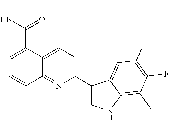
C1(C2=CNC3=C(C)C(F)=C(F)C=C23)=CC=C2C(=N1)C=CC=C2C(NC)=O
